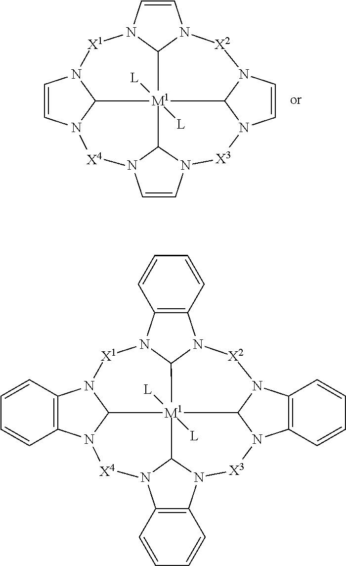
C1=CN2C3N1[X1]N1C=CN4C1[M1]31([L])([L])C3N(C=CN3[X4]2)[X3]N2C=CN(C12)[X2]4.C12=C(N3C4N1[X1]N1C5=C(N6C1[M1]41([L])([L])C4N(C7=C(N4[X4]3)C=CC=C7)[X3]N3C4=C(N(C13)[X2]6)C=CC=C4)C=CC=C5)C=CC=C2
